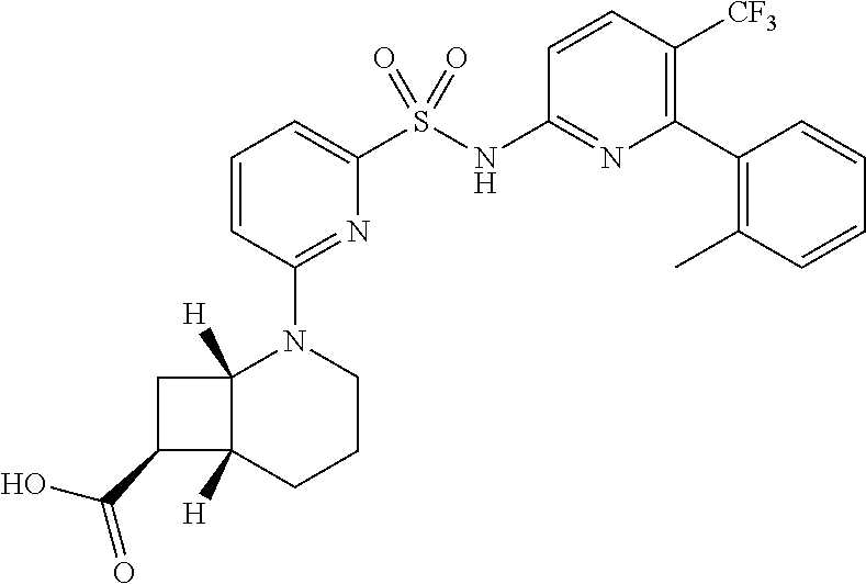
C1=CC(N2C3([H])C([H])(CCC2)C(C(O)=O)C3)=NC(S(NC2=NC(C3=C(C)C=CC=C3)=C([CF3])C=C2)(=O)=O)=C1
